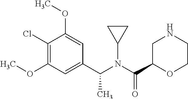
C1(Cl)=C(OC)C=C(C(N(C(C2OCCNC2)=O)C2CC2)C)C=C1OC
